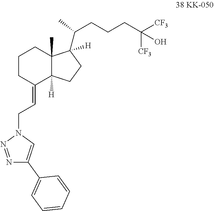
C1CC(=CCN2N=NC(C3=CC=CC=C3)=C2)C2([H])C(C)(C1)C([H])(C(CCCC([CF3])([CF3])O)C)CC2
